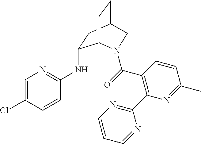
C1=C(Cl)C=CC(NC2CC3CCC2N(C(=O)C2=C(C4=NC=CC=N4)N=C(C)C=C2)C3)=N1
